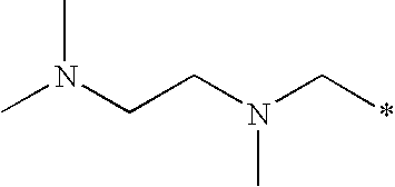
CN(CCN(C*)C)C
